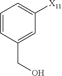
C1=CC(CO)=CC([X11])=C1
